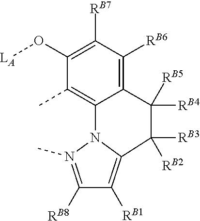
C1(O[LA])=C([RB7])C([RB6])=C2C([RB5])([RB4])C([RB3])([RB2])C3=C([RB1])C([RB8])=N(C)N3C2=C1C
